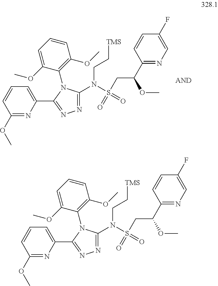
C1(OC)=NC(C2=NN=C(N(S(=O)(CC(OC)C3=NC=C(F)C=C3)=O)CC[TMS])N2C2=C(OC)C=CC=C2OC)=CC=C1.C1(OC)=NC(C2=NN=C(N(S(=O)(CC(OC)C3=NC=C(F)C=C3)=O)CC[TMS])N2C2=C(OC)C=CC=C2OC)=CC=C1
